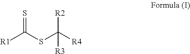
[R1]C(SC([R4])([R2])[R3])=S
